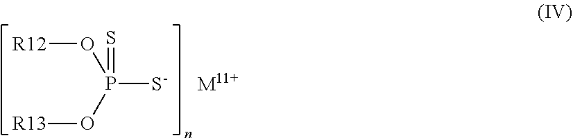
P([S-])(O[R13])(O[R12])=S.[M11+]
